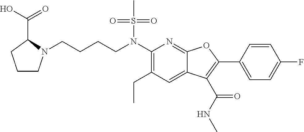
C(CCCN(C1=C(CC)C=C2C(=N1)OC(C1=CC=C(F)C=C1)=C2C(NC)=O)S(C)(=O)=O)N1CCCC1C(O)=O
